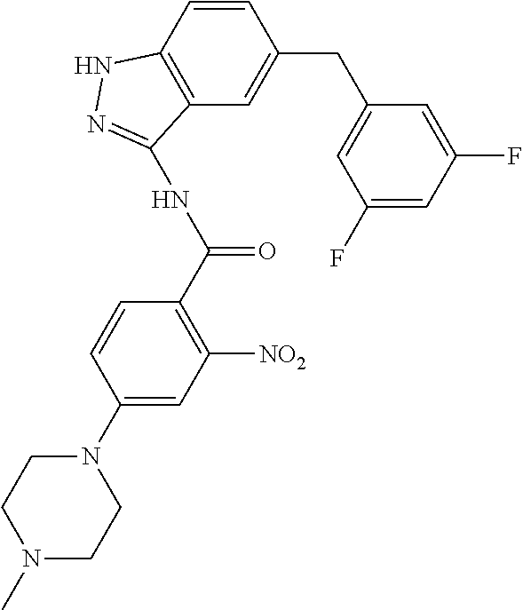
CN1CCN(C2=CC([NO2])=C(C(NC3=NNC4=C3C=C(CC3=CC(F)=CC(F)=C3)C=C4)=O)C=C2)CC1
